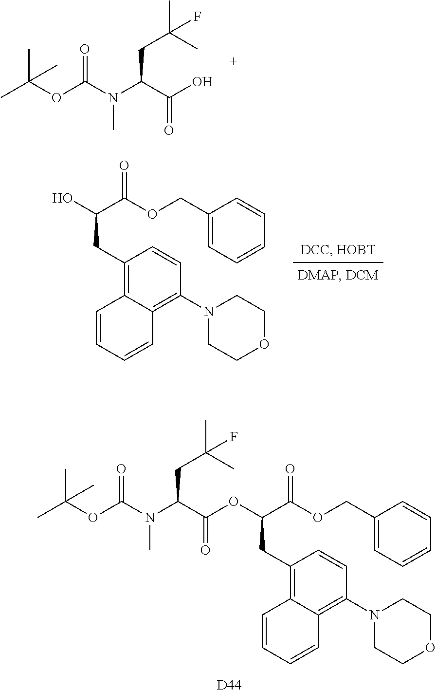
CC(OC(N(C(C(O)=O)CC(C)(C)F)C)=O)(C)C.C1(CC(O)C(OCC2=CC=CC=C2)=O)=C2C(=C(N3CCOCC3)C=C1)C=CC=C2.C1(CC(C(OCC2=CC=CC=C2)=O)OC(C(N(C(OC(C)(C)C)=O)C)CC(C)(C)F)=O)=C2C(=C(N3CCOCC3)C=C1)C=CC=C2.[D44]
